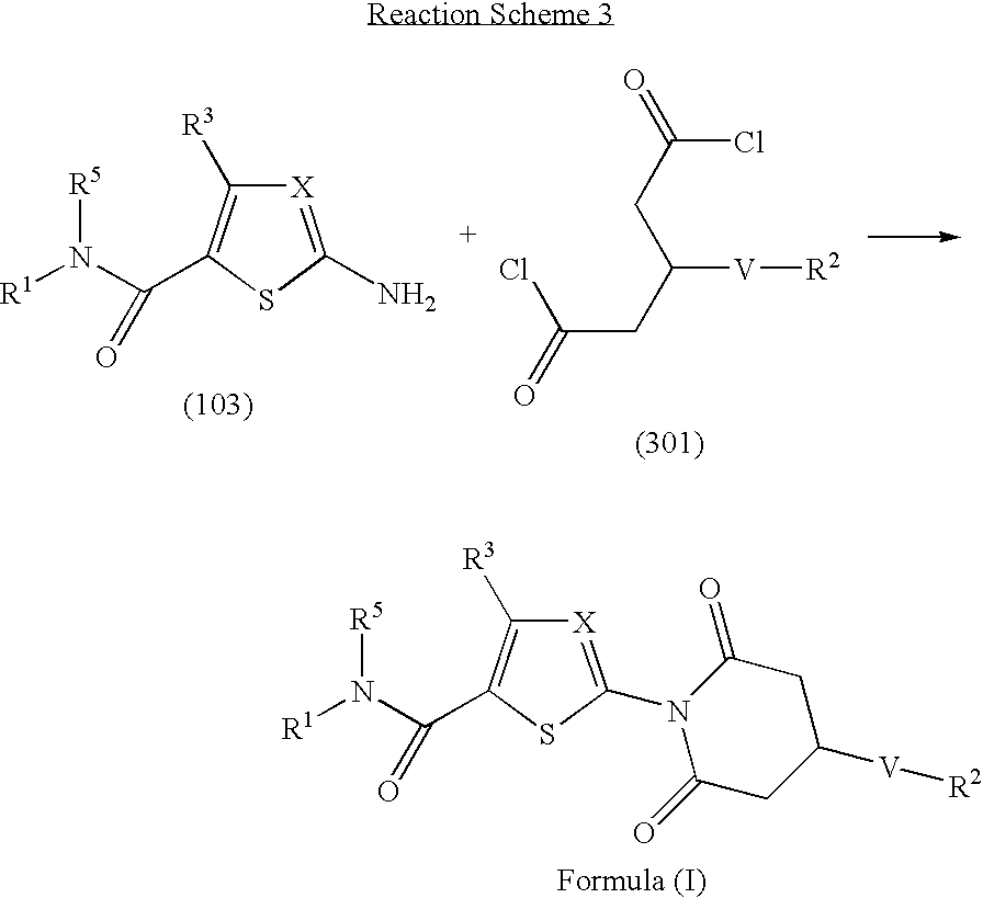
[X]1=C(N)SC(C(N([R1])[R5])=O)=C1[R3].C(CC([V][R2])CC(=O)Cl)(=O)Cl.[X]1=C(N2C(=O)CC([V][R2])CC2=O)SC(C(N([R1])[R5])=O)=C1[R3]
